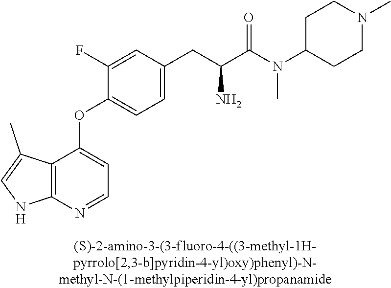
C1(F)=CC(CC(C(N(C2CCN(C)CC2)C)=O)N)=CC=C1OC1=CC=NC2=C1C(C)=CN2
